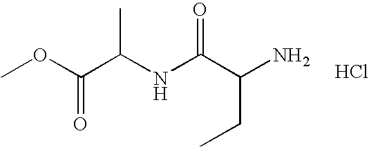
COC(C(NC(C(N)CC)=O)C)=O.Cl
